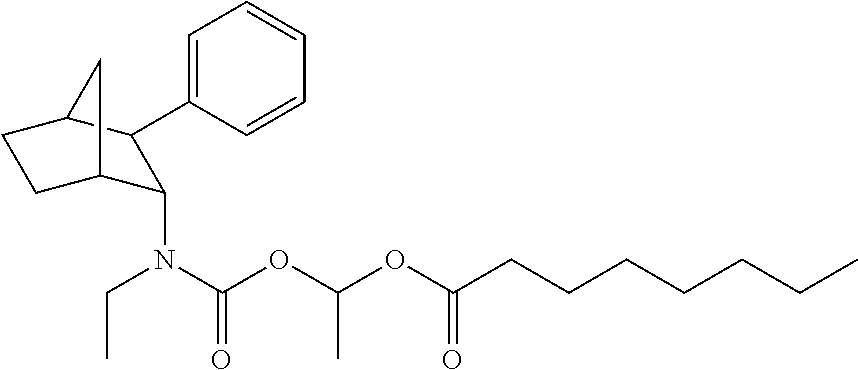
C1=CC=C(C2C(N(CC)C(OC(OC(CCCCCCC)=O)C)=O)C3CCC2C3)C=C1
